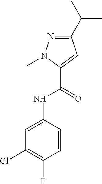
C1=CC(NC(C2=CC(C(C)C)=NN2C)=O)=CC(Cl)=C1F
